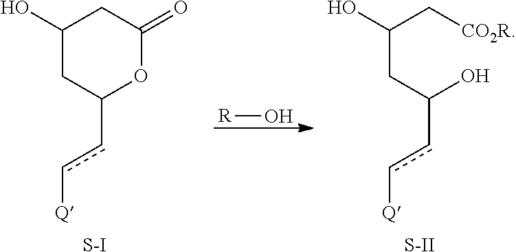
C(CC(O)cc[Q])(C[CO2R])O.[S-II].C1(O)CC(cc[Q])OC(=O)C1.[S-I].[R]O
